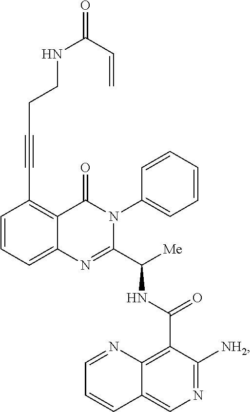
C(C1=C2C(=CC=C1)N=C(C([Me])NC(C1=C3C(=CN=C1[NH2])C=CC=N3)=O)N(C1=CC=CC=C1)C2=O)#CCCNC(=O)C=C
